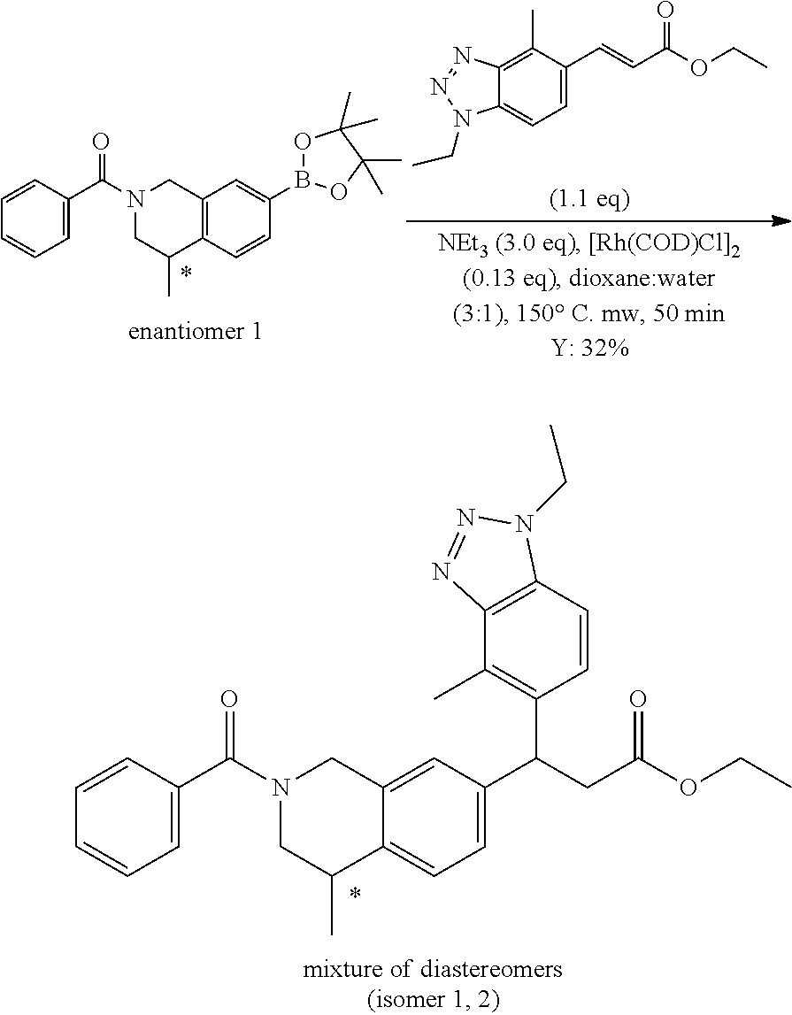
C1=C(C(C2=C(C)C3=C(C=C2)N(CC)N=N3)CC(OCC)=O)C=C2C(=C1)C(C)CN(C(C1=CC=CC=C1)=O)C2.C1=C(C=CC(OCC)=O)C(C)=C2C(=C1)N(CC)N=N2.C1=CC2=C(C=C1B1OC(C)(C)C(C)(C)O1)CN(C(C1=CC=CC=C1)=O)CC2C
